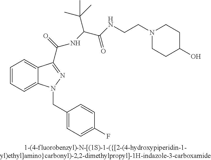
C1=CC=C2C(=C1)C(C(NC(C(C)(C)C)C(NCCN1CCC(O)CC1)=O)=O)=NN2CC1=CC=C(F)C=C1
